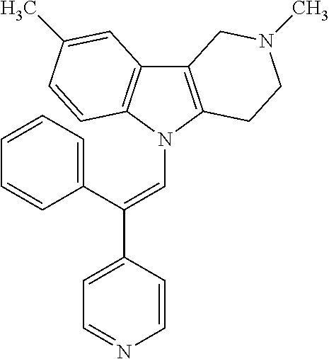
C12=C(N(C=C(C3=CC=NC=C3)C3=CC=CC=C3)C3=C1C=C(C)C=C3)CCN(C)C2
